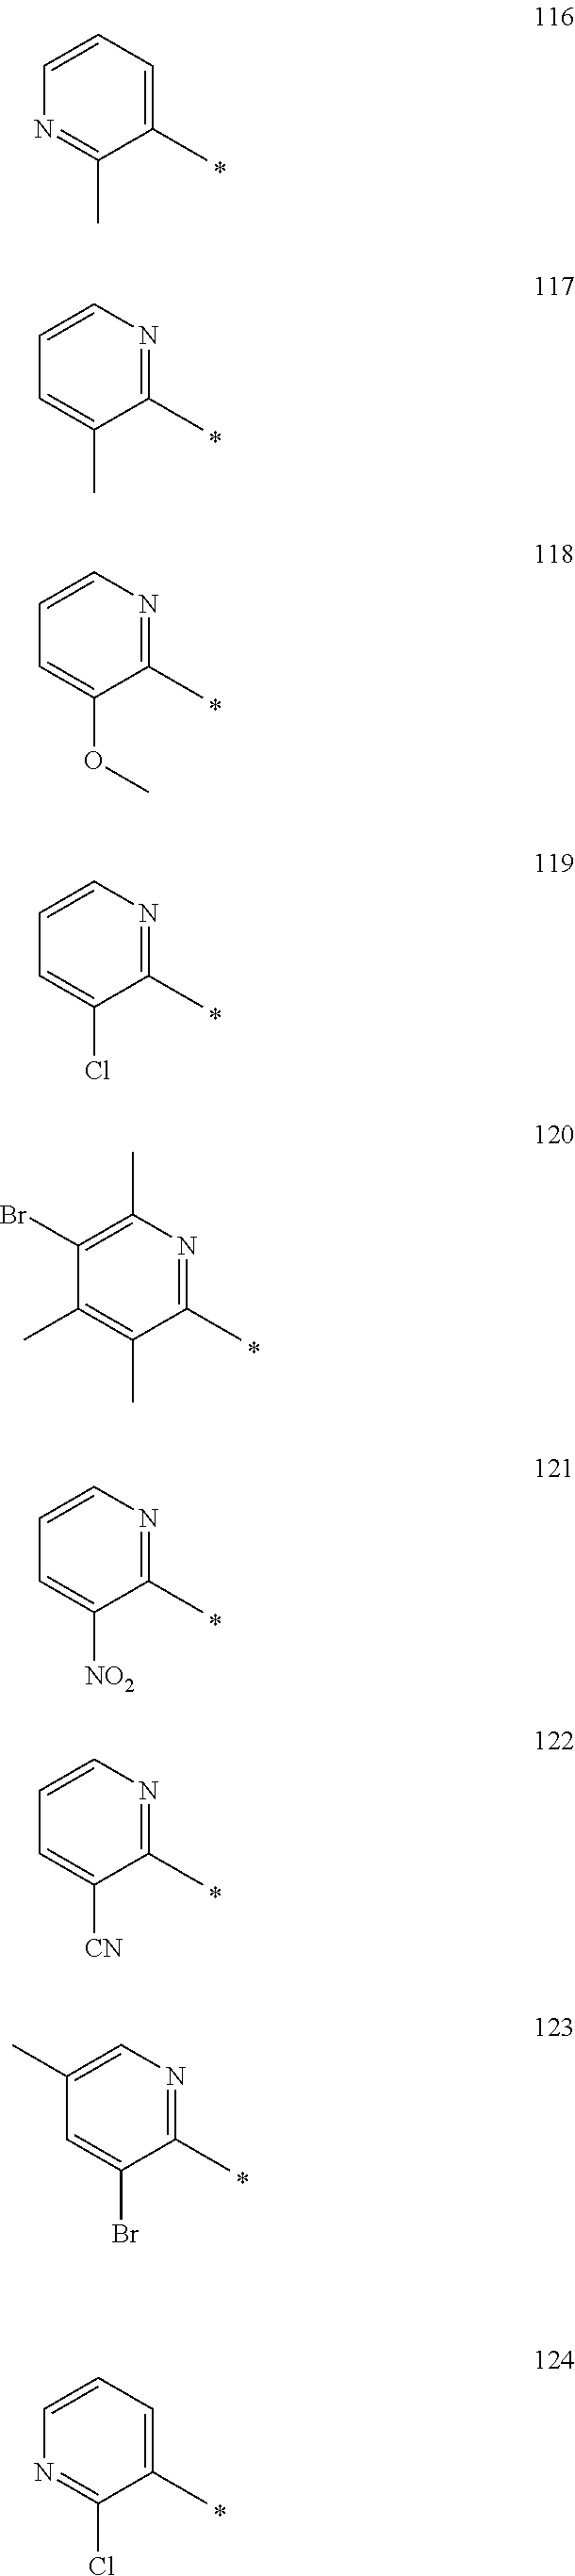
C1(C)=CC=CN=C1C.C1(C)=NC=CC=C1C.C1(C)=NC=CC=C1OC.C1(C)=NC=CC=C1Cl.C1(C)=NC(C)=C(Br)C(C)=C1C.C1(C)=NC=CC=C1[NO2].C1(C)=NC=CC=C1[CN].C1(C)=NC=C(C)C=C1Br.C1(C)=CC=CN=C1Cl
